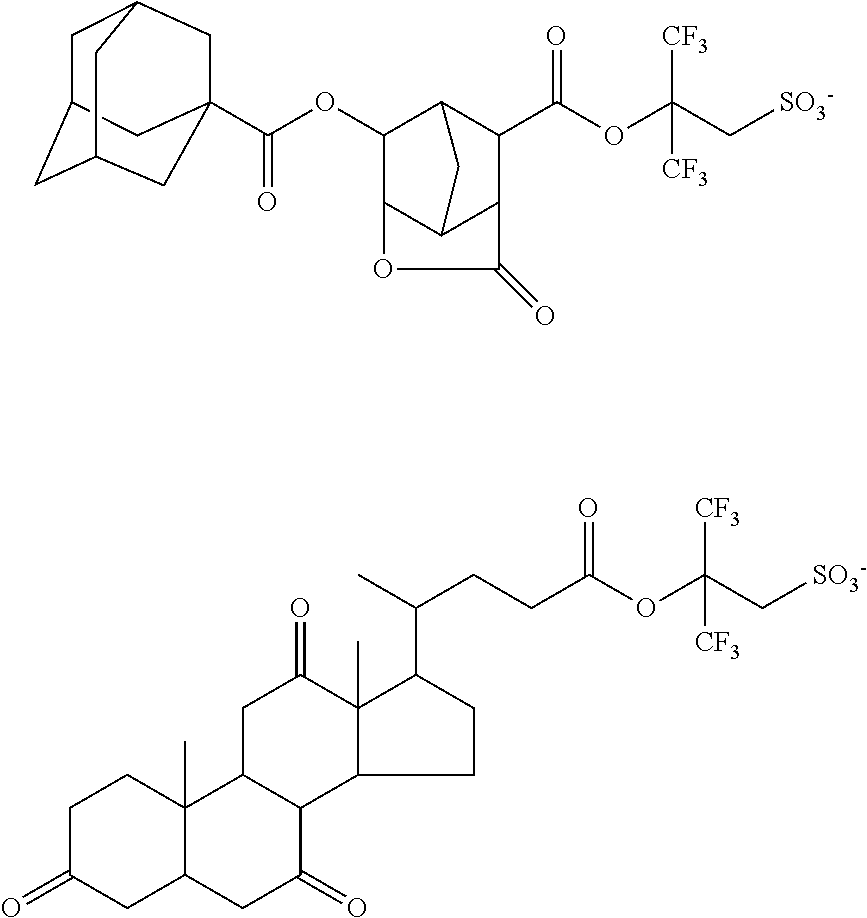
C12C(C(OC(C[SO3-])([CF3])[CF3])=O)C3C(C(C1OC(=O)C14CC5CC(CC(C1)C5)C4)OC3=O)C2.C(C(OC(C[SO3-])([CF3])[CF3])=O)CC(C)C1CCC2C1(C)C(=O)CC1C2C(=O)CC2C1(C)CCC(=O)C2
